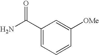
C1(C(N)=O)=CC=CC([OMe])=C1
